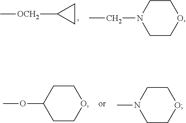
C1CC1[OCH2]C.C1CN(CC)CCO1.C1CC(OC)CCO1.C1CN(C)CCO1
